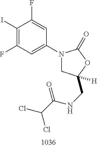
C1(I)=C(F)C=C(N2CC(CNC(C(Cl)Cl)=O)([H])OC2=O)C=C1F
